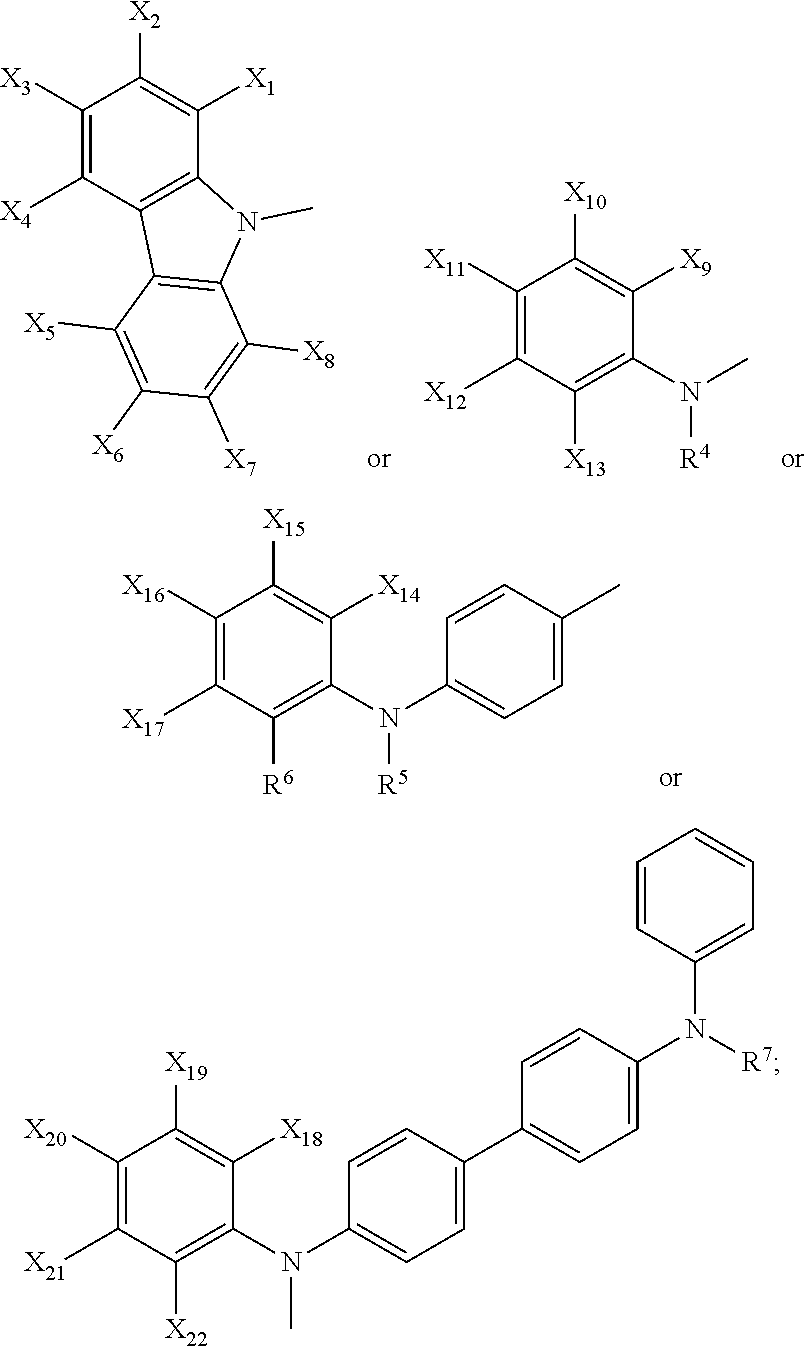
C1([X3])=C([X4])C2=C(C([X1])=C1[X2])N(C)C1=C2C([X5])=C([X6])C([X7])=C1[X8].C1([X11])=C([X12])C([X13])=C(N(C)[R4])C([X9])=C1[X10].C1([X16])=C([X17])C([R6])=C(N(C2=CC=C(C)C=C2)[R5])C([X14])=C1[X15].C1([X20])=C([X21])C([X22])=C(N(C2=CC=C(C3=CC=C(N(C4=CC=CC=C4)[R7])C=C3)C=C2)C)C([X18])=C1[X19]
